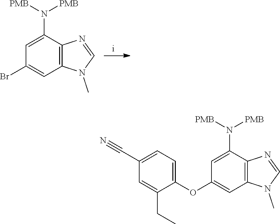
C1(N([PMB])[PMB])=CC(Br)=CC2=C1N=CN2C.C1(N([PMB])[PMB])=CC(OC2=CC=C(C#N)C=C2CC)=CC2=C1N=CN2C
